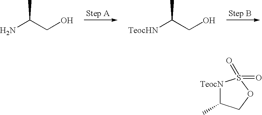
NC(CO)C.[TeocHN]C(CO)C.[TeocN]1C(C)COS1(=O)=O
